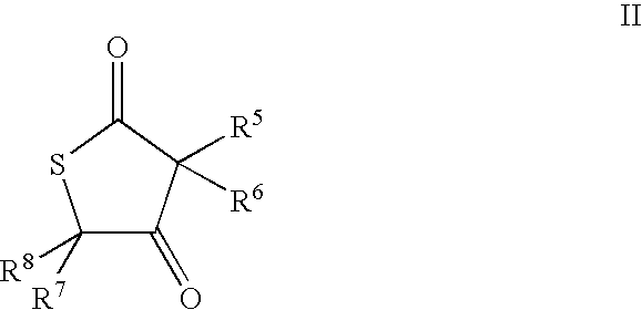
C1([R7])([R8])C(=O)C([R5])([R6])C(=O)S1
